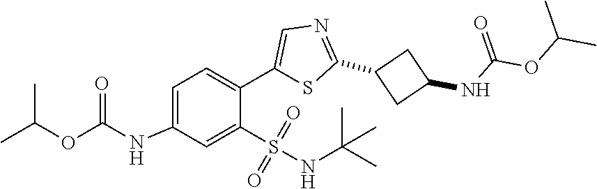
C1=C(NC(=O)OC(C)C)C=C(S(=O)(=O)NC(C)(C)C)C(C2=CN=C(C3CC(NC(OC(C)C)=O)C3)S2)=C1
